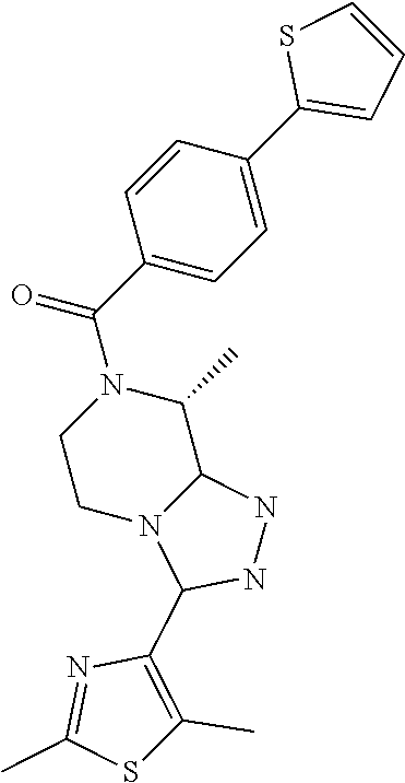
C1CN2C(C(C)N1C(C1=CC=C(C3=CC=CS3)C=C1)=O)NNC2C1=C(C)SC(C)=N1
